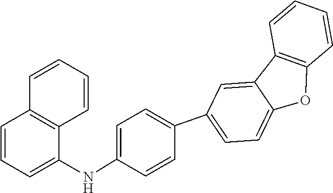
C12=C(C=CC=C1)OC1=CC=C(C3=CC=C(NC4=CC=CC5=C4C=CC=C5)C=C3)C=C21
